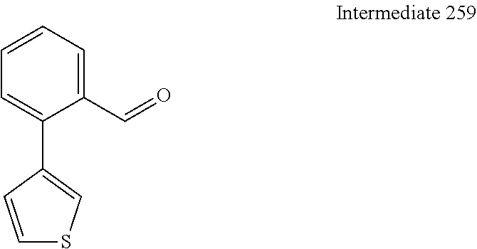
C1=CC=C(C=O)C(C2=CSC=C2)=C1
